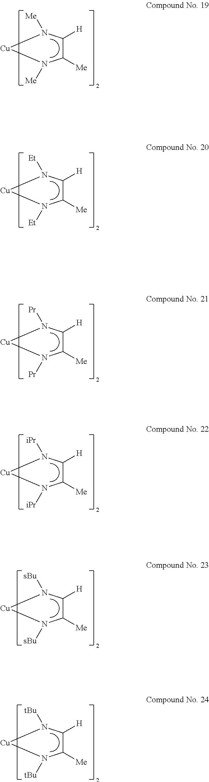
C1([Me])C([H])N([Me])[Cu]N1[Me].C1([Me])C([H])N([Et])[Cu]N1[Et].C1([Me])C([H])N([Pr])[Cu]N1[Pr].C1([Me])C([H])N([iPr])[Cu]N1[iPr].C1([Me])C([H])N([sBu])[Cu]N1[sBu].C1([Me])C([H])N([tBu])[Cu]N1[tBu]
